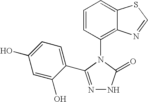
N1=C(C2=CC=C(O)C=C2O)N(C2=C3C(=CC=C2)SC=N3)C(=O)N1
